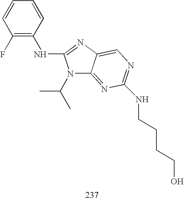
N(C1=NC2=CN=C(NCCCCO)N=C2N1C(C)C)C1=C(F)C=CC=C1
